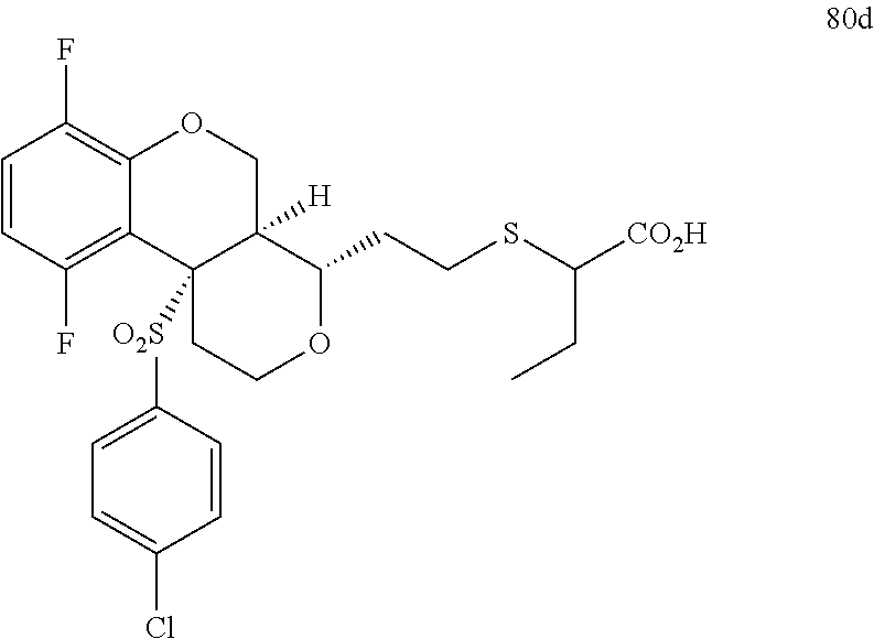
C1=CC(F)=C2C(=C1F)OCC1([H])C2([O2S]C2=CC=C(Cl)C=C2)CCOC1CCSC([CO2H])CC
